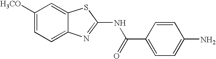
C1([H3CO])=CC=C2C(=C1)SC(NC(C1=CC=C(N)C=C1)=O)=N2
